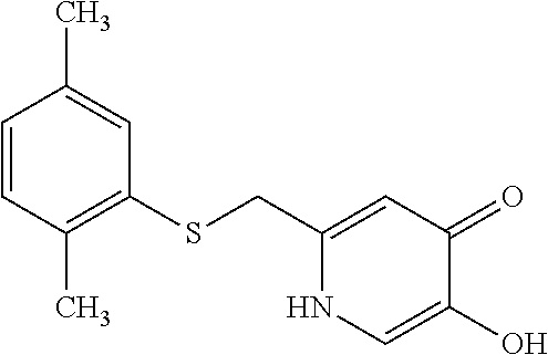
C1(CSC2=C(C)C=CC(C)=C2)=CC(=O)C(O)=CN1
